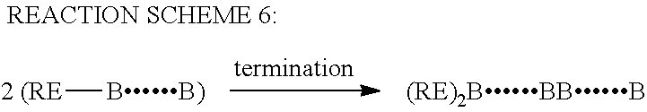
[2 (RE][BB)]
